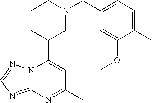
N12C(=NC=N1)N=C(C)C=C2C1CN(CC2=CC=C(C)C(OC)=C2)CCC1
